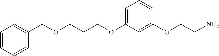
C(OC1=CC=CC(OCCN)=C1)CCOCC1=CC=CC=C1
